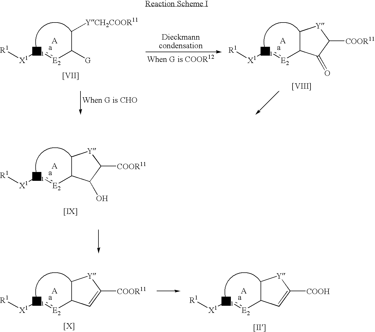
[X1]([E1]:[E2]C([G])C[YCH2COOR11])[R1].[[VII]].[X1]([E1]:[E2]C1C[Y]C([COOR11])C1=O)[R1].[[VIII]].[X1]([E1]:[E2]C1C[Y]C([COOR11])C1O)[R1].[[IX]].[X1]([E1]:[E2]C1C[Y]C([COOR11])=C1)[R1].[X1]([E1]:[E2]C1C[Y]C([COOH])=C1)[R1].[[X]].[[II]]
